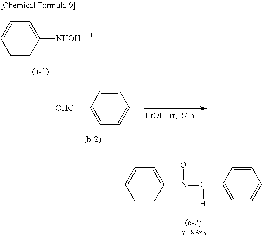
C1=CC([NHOH])=CC=C1.C1=C([OHC])C=CC=C1.C1=C(C(=N([O-])C2=CC=CC=C2)[H])C=CC=C1
